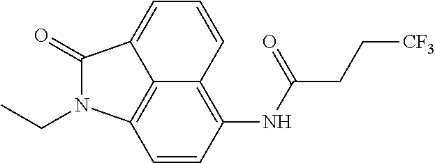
C1=CC(NC(CC[CF3])=O)=C2C=CC=C3C(=O)N(CC)C1=C23
